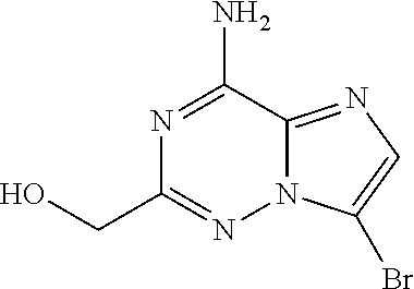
N1=C(N)C2=NC=C(Br)N2N=C1CO
